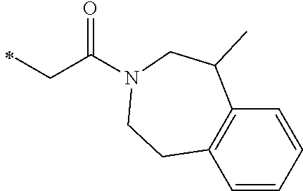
C(C(=O)N1CC(C)C2=C(C=CC=C2)CC1)C
